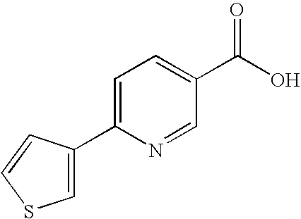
C1=C(C2=CC=C(C(O)=O)C=N2)C=CS1
